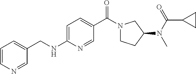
C1=CN=CC(CNC2=CC=C(C(N3CCC(N(C(=O)C4CC4)C)C3)=O)C=N2)=C1
